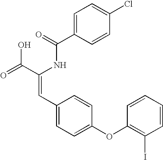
C(=O)(NC(C(=O)O)=CC1=CC=C(OC2=C(I)C=CC=C2)C=C1)C1=CC=C(Cl)C=C1
